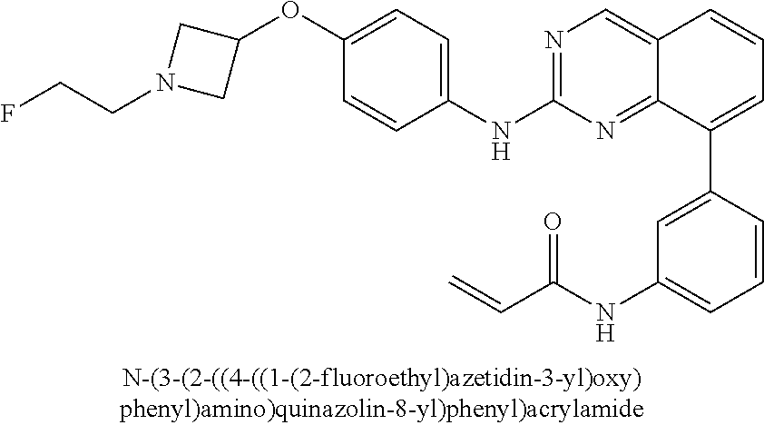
C1(OC2=CC=C(NC3=NC=C4C(=N3)C(C3=CC(NC(C=C)=O)=CC=C3)=CC=C4)C=C2)CN(CCF)C1
